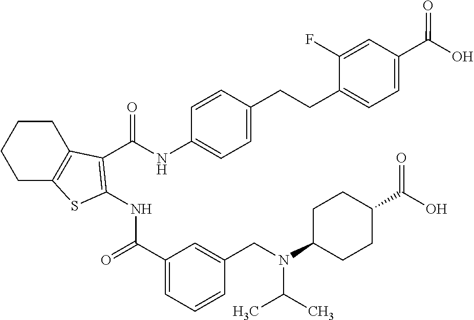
C1CC2=C(CC1)SC(NC(=O)C1=CC=CC(CN(C(C)C)C3CCC(C(O)=O)CC3)=C1)=C2C(NC1=CC=C(CCC2=CC=C(C(O)=O)C=C2F)C=C1)=O
